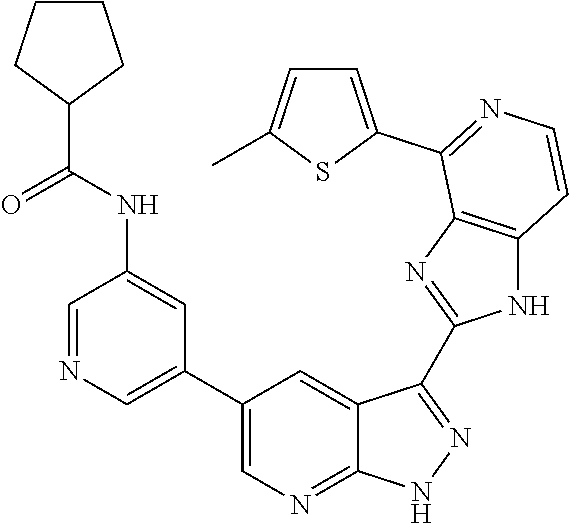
C1=NC=C(C2=CN=C3C(=C2)C(C2=NC4=C(N2)C=CN=C4C2=CC=C(C)S2)=NN3)C=C1NC(C1CCCC1)=O
